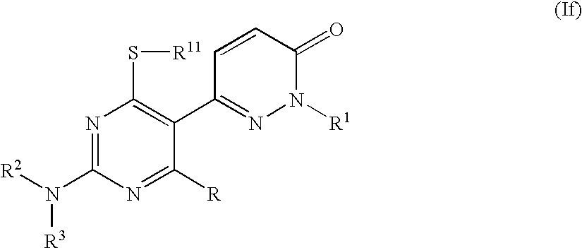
N1=C(N([R2])[R3])N=C([R])C(C2=NN([R1])C(=O)C=C2)=C1S[R11]
